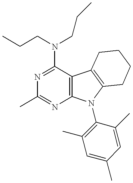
N1=C(N(CCC)CCC)C2=C(N=C1C)N(C1=C(C)C=C(C)C=C1C)C1=C2CCCC1
